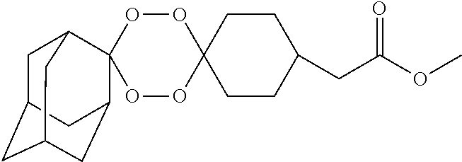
O1OC2(OOC13C1CC4CC(CC3C4)C1)CCC(CC(OC)=O)CC2
